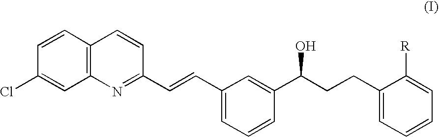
C1=CC2=C(C=C1Cl)N=C(C=CC1=CC=CC(C(CCC3=CC=CC=C3[R])O)=C1)C=C2
